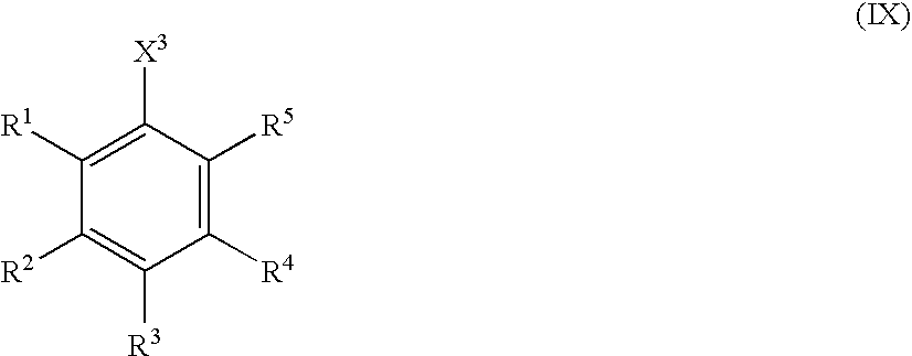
C1([R4])=C([R5])C([X3])=C([R1])C([R2])=C1[R3]
